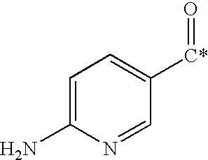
C1=C(N)N=CC([C*]=O)=C1
